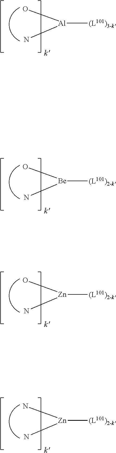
[Al]([(L101)3-k'])(O)N.[Be]([(L101)2-k'])(O)N.[Zn]([(L101)2-k'])(O)N.[Zn]([(L101)2-k'])(N)N
